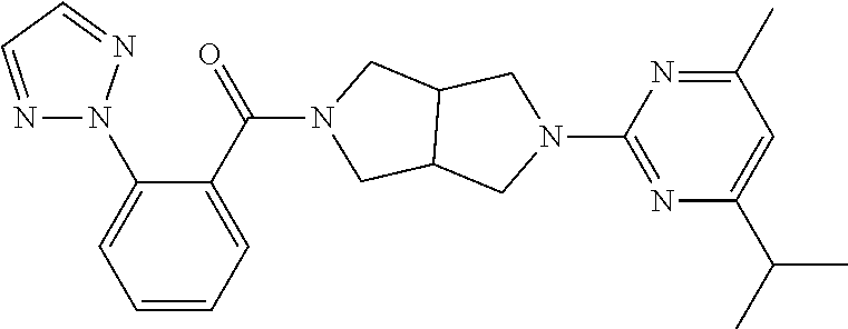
C1(N2N=CC=N2)=CC=CC=C1C(N1CC2C(C1)CN(C1=NC(C(C)C)=CC(C)=N1)C2)=O
